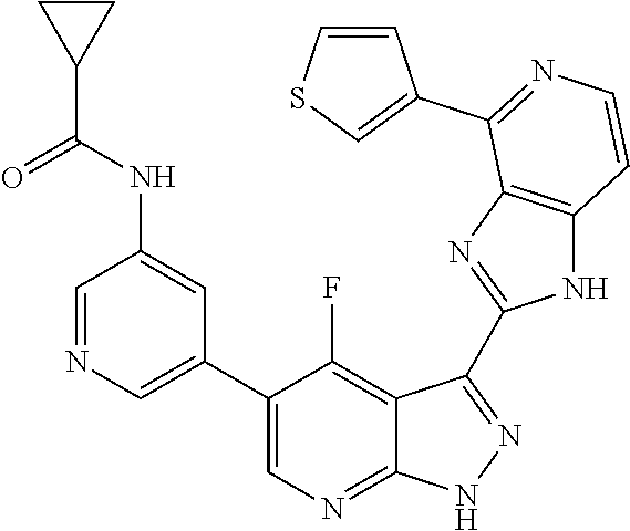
C1=NC=C(C2=CN=C3C(=C2F)C(C2=NC4=C(N2)C=CN=C4C2=CSC=C2)=N[N H]3)C=C1NC(C1CC1)=O
